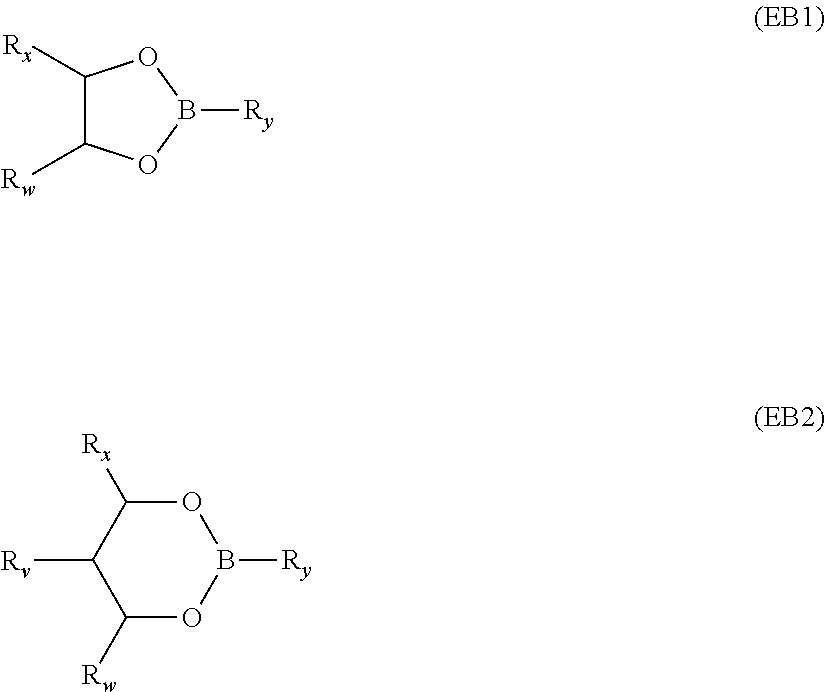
C1([Rx])C([Rw])OB([Ry])O1.C1([Rx])C([Rv])C([Rw])OB([Ry])O1
